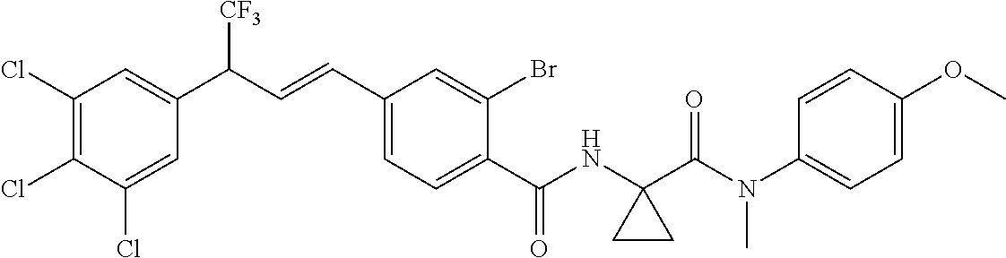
C1(Cl)=C(Cl)C(Cl)=CC(C(C=CC2=CC=C(C(NC3(C(N(C4=CC=C(OC)C=C4)C)=O)CC3)=O)C(Br)=C2)[CF3])=C1
